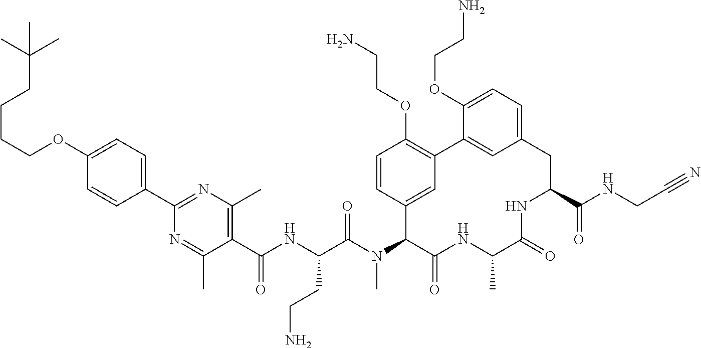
C1(C(NC(C(N(C2C(=O)NC(C)C(=O)NC(C(NCC#N)=O)CC3=CC=C(OCCN)C(=C3)C3=C(OCCN)C=CC2=C3)C)=O)CCN)=O)=C(C)N=C(C2=CC=C(OCCCCC(C)(C)C)C=C2)N=C1C
